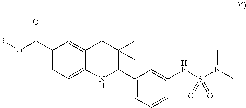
C1(C(O[R])=O)=CC=C2C(=C1)CC(C)(C)C(C1=CC=CC(NS(N(C)C)(=O)=O)=C1)N2
